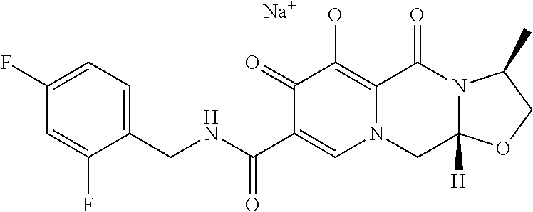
C1(CNC(C2=CN3C(=C(O)C2=O)C(=O)N2C([H])(C3)OCC2C)=O)=CC=C(F)C=C1F.[Na]
